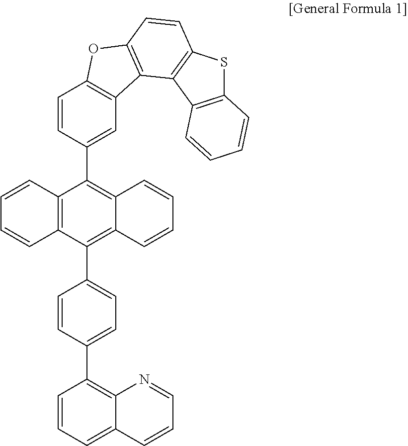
C1=CC(C2=C3C(=C(C4=CC=C(C5=C6C(=CC=C5)C=CC=N6)C=C4)C4=C2C=CC=C4)C=CC=C3)=CC2=C1OC1=C2C2=C(C=C1)SC1=C2C=CC=C1
